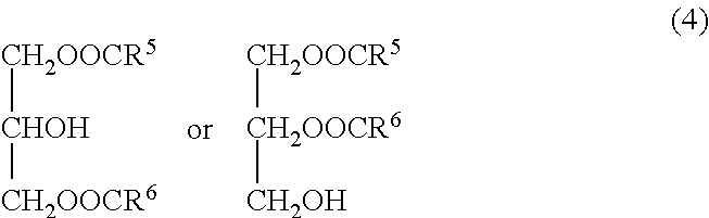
[CH2OOCR5][CHOH][CH2OOCR6].[CH2OOCR5][CH2OOCR6][CH2OH]
